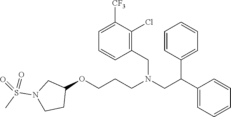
O(CCCN(CC(C1=CC=CC=C1)C1=CC=CC=C1)CC1=C(Cl)C([CF3])=CC=C1)C1CN(S(C)(=O)=O)CC1
